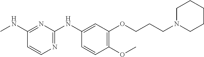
C1(NC)=NC(NC2=CC(OCCCN3CCCCC3)=C(OC)C=C2)=NC=C1
